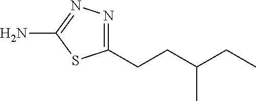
C1(CCC(C)CC)=NN=C(N)S1
